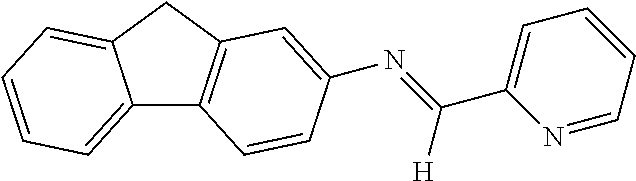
C12=CC=CC=C1CC1=C2C=CC(N=C(C2=CC=CC=N2)[H])=C1
